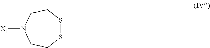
S1SCCN([X1])CC1
